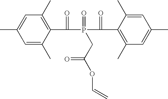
C1=C(C)C(C(=O)P(C(C2=C(C)C=C(C)C=C2C)=O)(=O)CC(OC=C)=O)=C(C)C=C1C
